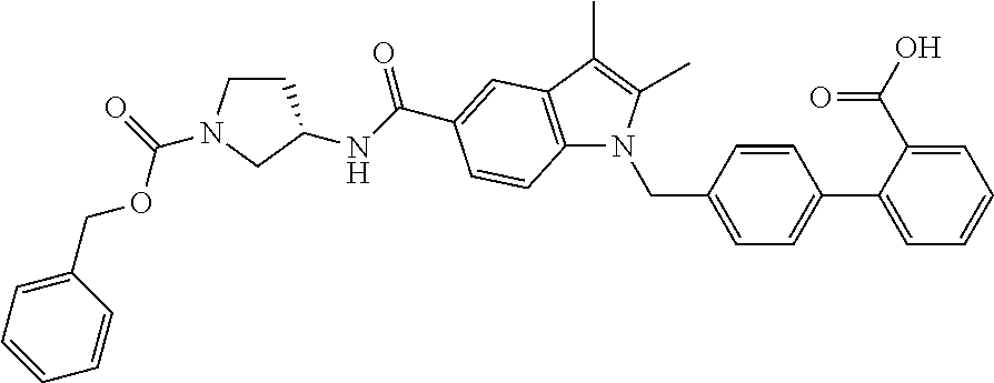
C(C1=CC=C(C2=CC=CC=C2C(O)=O)C=C1)N1C2=C(C(C)=C1C)C=C(C(NC1CCN(C(OCC3=CC=CC=C3)=O)C1)=O)C=C2
